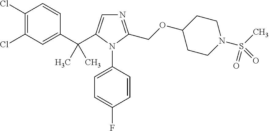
C1(C(C)(C)C2=CN=C(COC3CCN(S(C)(=O)=O)CC3)N2C2=CC=C(F)C=C2)=CC(Cl)=C(Cl)C=C1
